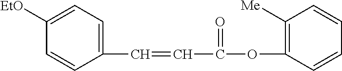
C1(C=CC(=O)OC2=C([Me])C=CC=C2)=CC=C([EtO])C=C1
